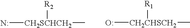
N[CH2SCHCH2]([R2])C.O[CH2CHSCH2]([R1])C
